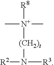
[R3]N([(CH2)t][N+](C)(C)[R8])[R2]
